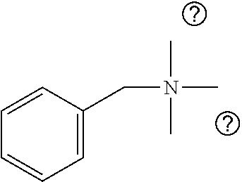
C1=C(CN(C)(C)C)C=CC=C1
